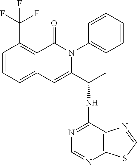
C12=CC=CC(C(F)(F)F)=C1C(=O)N(C1=CC=CC=C1)C(C(NC1=NC=NC3=C1N=CS3)C)=C2
